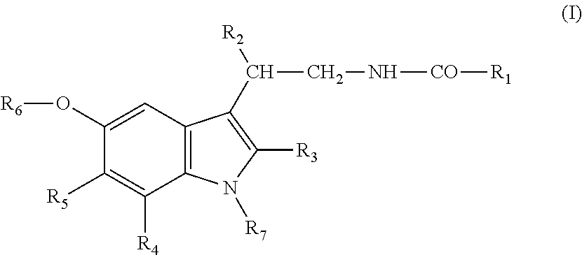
C12=C(N([R7])C([R3])=C1C([R2])CN[CO][R1])C([R4])=C([R5])C(O[R6])=C2
